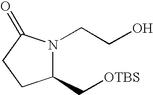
C1(C[OTBS])N(CCO)C(=O)CC1
